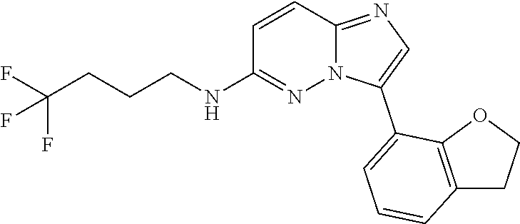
N(C1=NN2C(=NC=C2C2=CC=CC3=C2OCC3)C=C1)CCCC(F)(F)F
